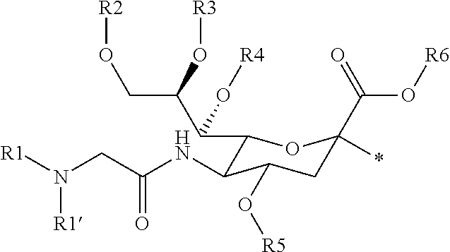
C1(C(C(CO[R2])O[R3])O[R4])C(NC(CN([R1])[R1])=O)C(O[R5])CC(C(=O)O[R6])(*)O1
